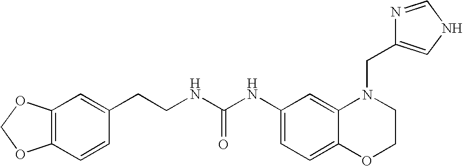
C1(NC(NCCC2=CC3=C(C=C2)OCO3)=O)=CC=C2C(=C1)N(CC1=CNC=N1)CCO2
